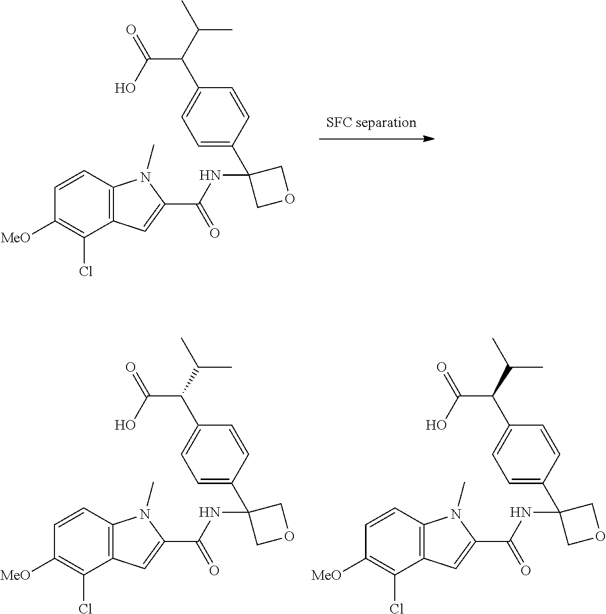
C1([MeO])=C(Cl)C2=C(C=C1)N(C)C(C(NC1(C3=CC=C(C(C(C)C)C(O)=O)C=C3)COC1)=O)=C2.C1([MeO])=C(Cl)C2=C(C=C1)N(C)C(C(NC1(C3=CC=C(C(C(C)C)C(O)=O)C=C3)COC1)=O)=C2.C1([MeO])=C(Cl)C2=C(C=C1)N(C)C(C(NC1(C3=CC=C(C(C(C)C)C(O)=O)C=C3)COC1)=O)=C2
